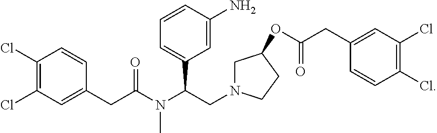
C1=C(N)C=CC=C1C(N(C(CC1=CC(Cl)=C(Cl)C=C1)=O)C)CN1CC(OC(CC2=CC(Cl)=C(Cl)C=C2)=O)CC1
